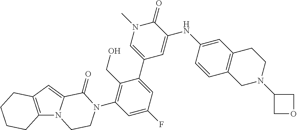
C12=C(C=C3N1CCN(C1=C(CO)C(C4=CN(C)C(=O)C(NC5=CC6=C(C=C5)CN(C5COC5)CC6)=C4)=CC(F)=C1)C3=O)CCCC2
